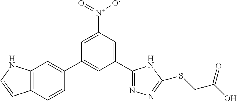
C1(C2=NN=C(SCC(O)=O)N2)=CC([N+](=O)[O-])=CC(C2=CC3=C(C=C2)C=CN3)=C1
